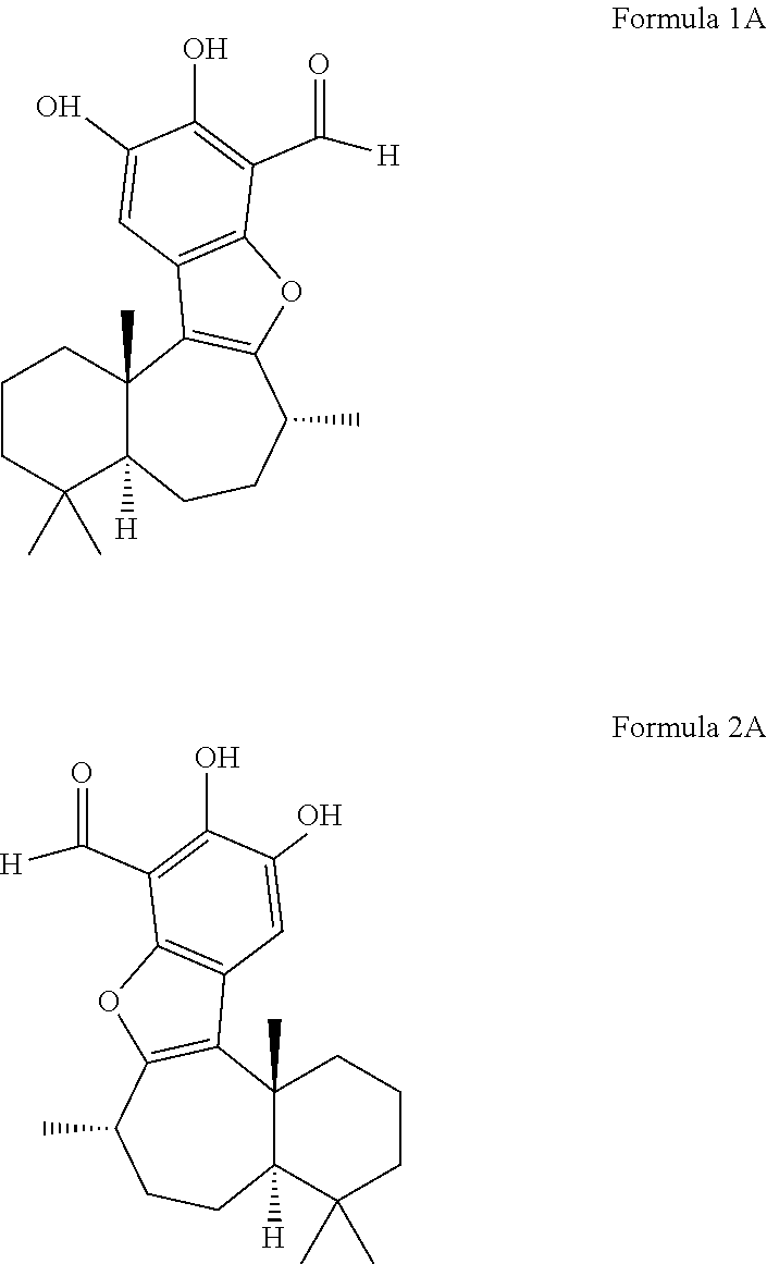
C1CC(C)(C)C2([H])C(C)(C1)C1=C(C(C)CC2)OC2=C1C=C(O)C(O)=C2C([H])=O.C1CC(C)(C)C2([H])C(C)(C1)C1=C(C(C)CC2)OC2=C1C=C(O)C(O)=C2C([H])=O
